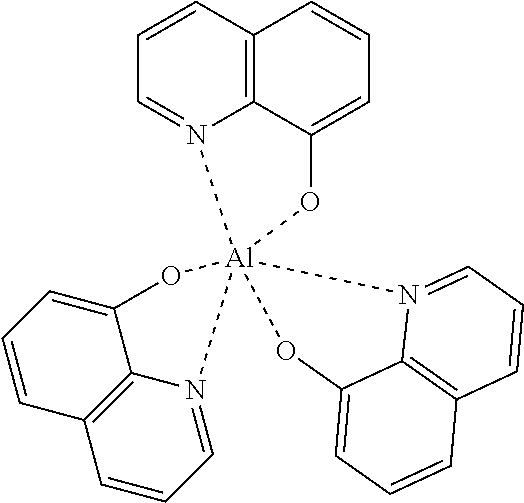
C1=CC2=C3N(=C1)[Al]14(OC3=CC=C2)(OC2=CC=CC3=C2N1=CC=C3)N1=CC=CC2=C1C(=CC=C2)O4
